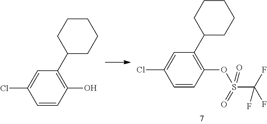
ClC1=CC(C2CCCCC2)=C(OS(C(F)(F)F)(=O)=O)C=C1.ClC1=CC(C2CCCCC2)=C(O)C=C1
